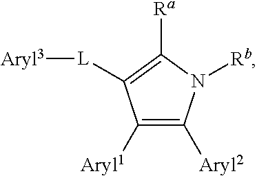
C1([Aryl1])=C([Aryl2])N([Rb])C([Ra])=C1[L][Aryl3]
